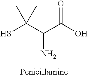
SC(C(C(O)=O)N)(C)C
